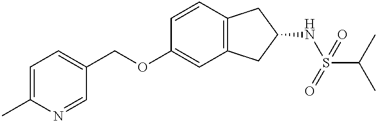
C1=C(C)N=CC(COC2=CC3=C(C=C2)CC(NS(C(C)C)(=O)=O)C3)=C1
